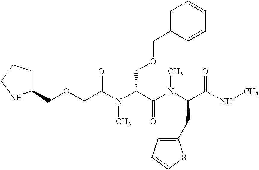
C(OCC(N(C(C(N(C(C(NC)=O)CC1=CC=CS1)C)=O)COCC1=CC=CC=C1)C)=O)C1CCCN1
